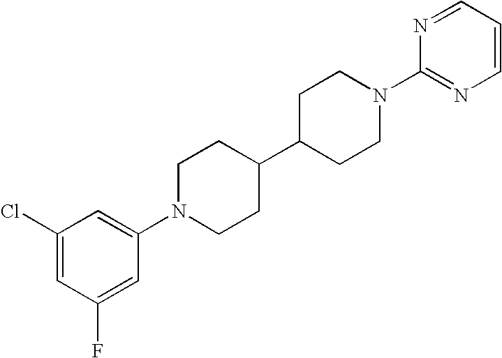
C1(Cl)=CC(F)=CC(N2CCC(C3CCN(C4=NC=CC=N4)CC3)CC2)=C1
